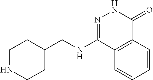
N(C1=NNC(=O)C2=C1C=CC=C2)CC1CCNCC1
